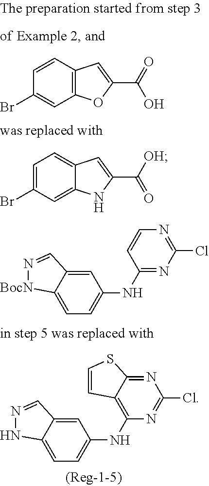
C12=CC(Br)=CC=C1C=C(C([OH])=O)N2.C12=CC=C(NC3=C4C(=NC(Cl)=N3)SC=C4)C=C1C=NN2.C12=CC=C(NC3=NC(Cl)=NC=C3)C=C1C=N[BocN]2.C1=CC2=C(C=C1Br)OC(C(=O)O)=C2
